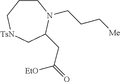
C1CC[TsN]CC(CC(=O)[EtO])N1CCC[Me]
